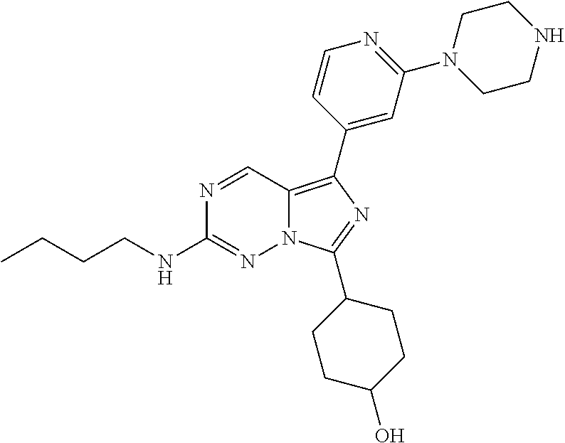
N1=CC2=C(C3=CC(N4CCNCC4)=NC=C3)N=C(C3CCC(O)CC3)N2N=C1NCCCC
